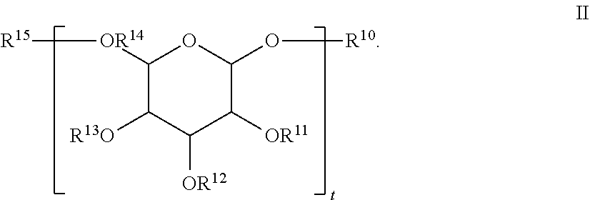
C1([R13O])C([OR12])C([OR11])C(O[R10])OC1[OR14][R15]
